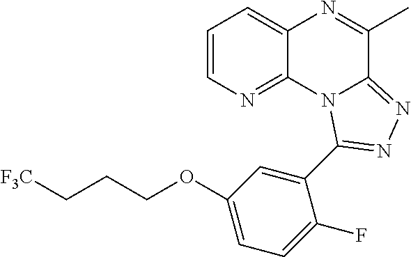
C1=CN=C2C(=C1)N=C(C)C1=NN=C(C3=CC(OCCC[F3C])=CC=C3F)N21
